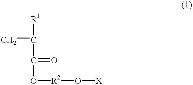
C=C([R1])C(O[R2]O[X])=O
